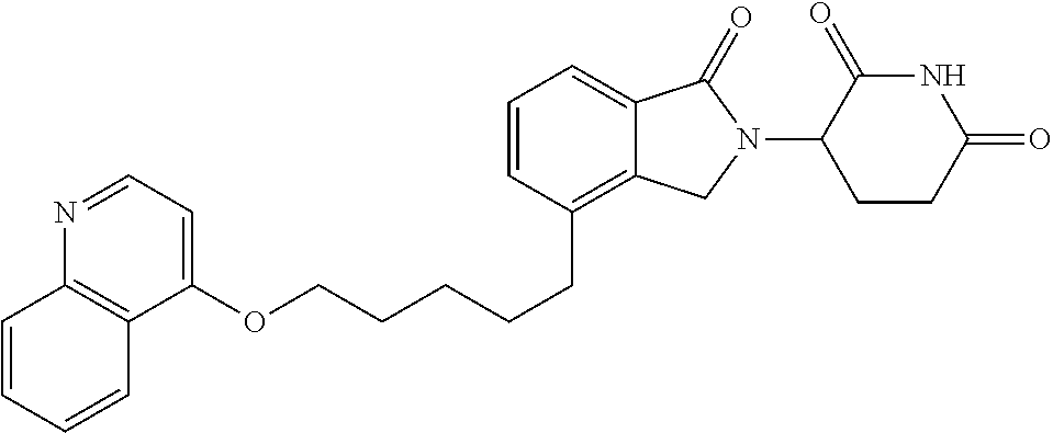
C(CCCC1=C2C(=CC=C1)C(=O)N(C1C(=O)NC(=O)CC1)C2)COC1=CC=NC2=C1C=CC=C2
